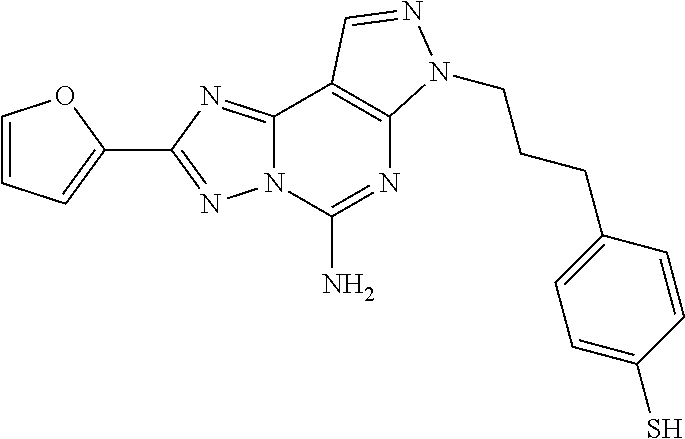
C1=CC=C(C2=NN3C(=N2)C2=C(N=C3N)N(CCCC3=CC=C(S)C=C3)N=C2)O1
